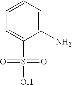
C1(N)=CC=CC=C1S(O)(=O)=O
